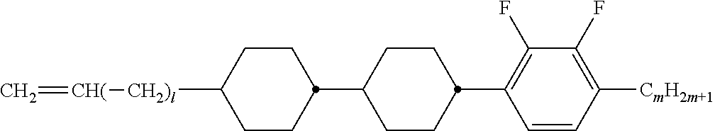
C1(F)=C(C2CCC(C3CCC([CH2)l][CH(]=C)CC3)CC2)C=CC([CmH2m+1])=C1F
